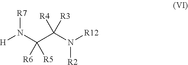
[H]N(C(C(N([R12])[R2])([R4])[R3])([R6])[R5])[R7]
